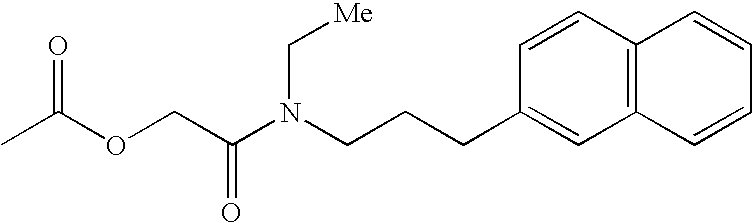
CC(OCC(N(CCCC1=CC2=C(C=C1)C=CC=C2)C[Me])=O)=O
